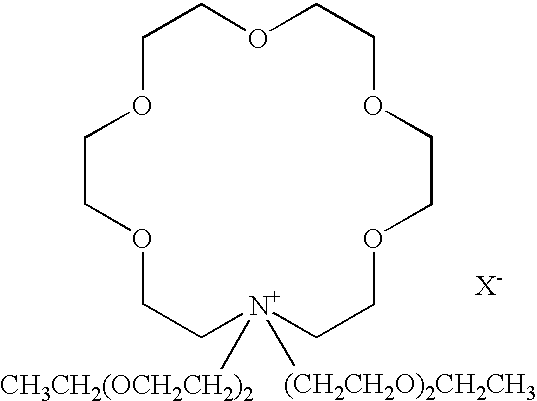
C1OCCOCC[N+]([CH3CH2(OCH2CH2)2])([(CH2CH2O)2CH2CH3])CCOCCOCCOC1.[X-]
